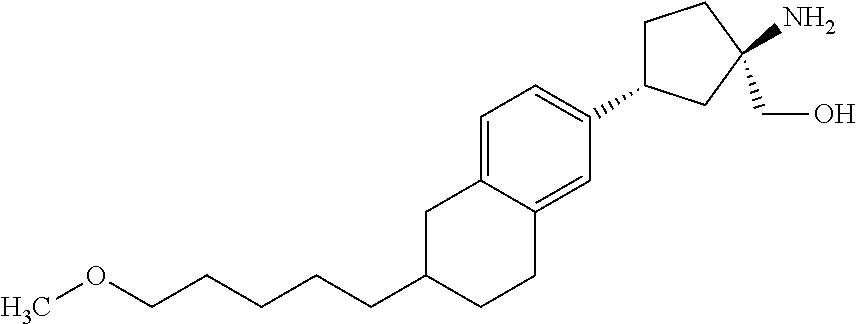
C12=CC(C3CCC(CO)(N)C3)=CC=C1CC(CCCCCOC)CC2
